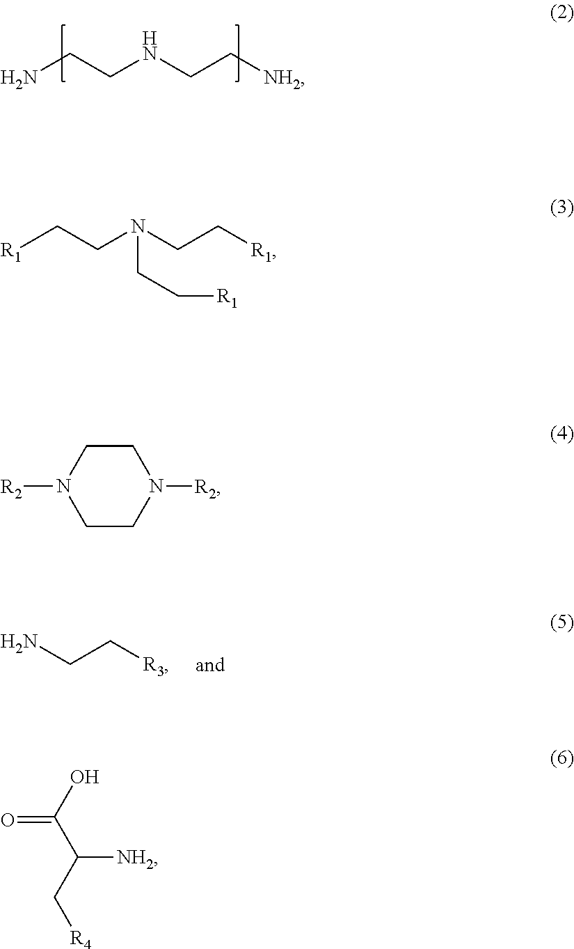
NCCNCC[NH2].NCC[R3].[R1]CCN(CC[R1])CC[R1].C1CN([R2])CCN1[R2].OC(C(C[R4])[NH2])=O
